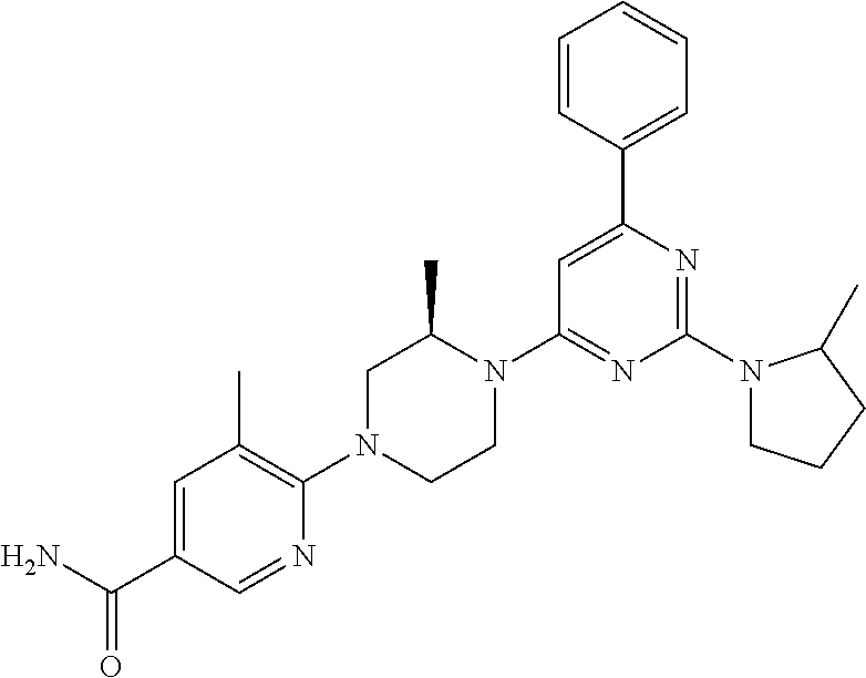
NC(C1=CC(C)=C(N2CCN(C3=NC(N4CCCC4C)=NC(C4=CC=CC=C4)=C3)C(C)C2)N=C1)=O
